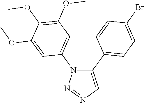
C1(C2=CC=C(Br)C=C2)=CN=NN1C1=CC(OC)=C(OC)C(OC)=C1
